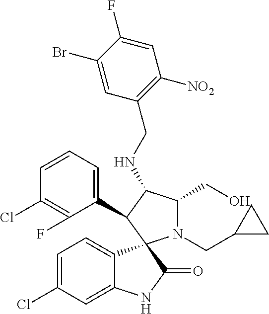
C1=C(Cl)C=C2C(=C1)C1(C(=O)N2)N(CC2CC2)C(CO)C(NCC2=C([NO2])C=C(F)C(Br)=C2)C1C1=CC=CC(Cl)=C1F
